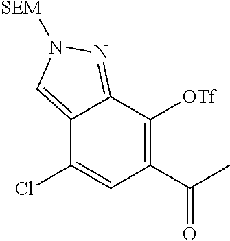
C12=CN([SEM])N=C1C([OTf])=C(C(C)=O)C=C2Cl
